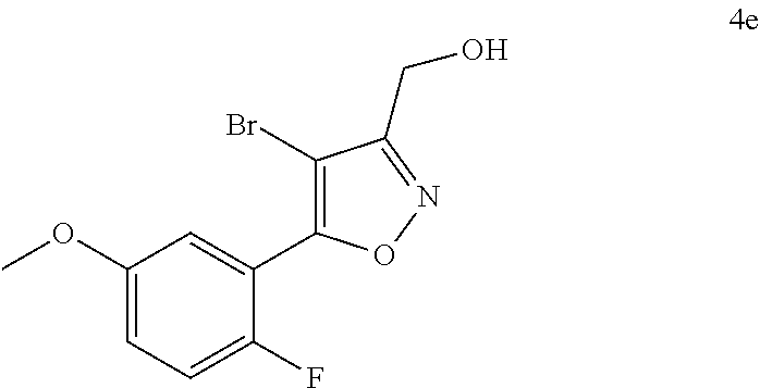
C1(OC)=CC=C(F)C(C2=C(Br)C(CO)=NO2)=C1
